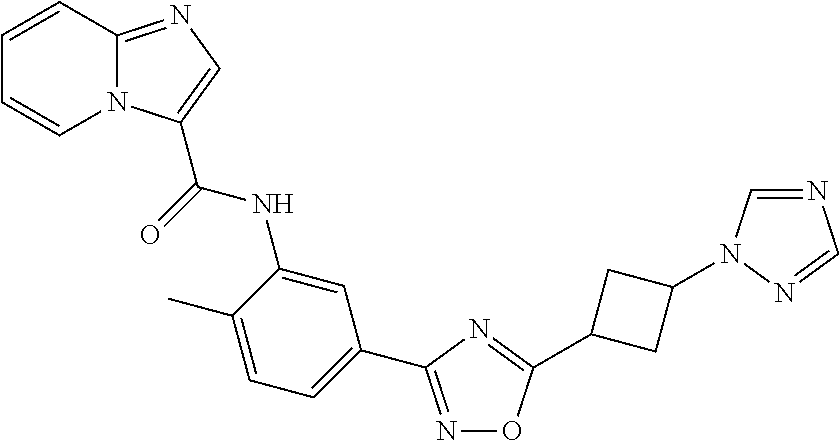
C1=C(C)C(NC(=O)C2=CN=C3N2C=CC=C3)=CC(C2=NOC(C3CC(N4C=NC=N4)C3)=N2)=C1
